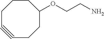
C1#CCCCC(OCCN)CC1
